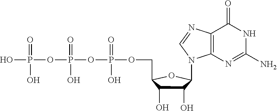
OP(OP(OP(OCC1C(O)C(O)C(N2C3=C(C(=O)NC(N)=N3)N=C2)O1)(=O)O)(=O)O)(=O)O
